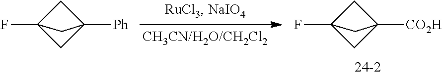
C1C2(F)CC1([Ph])C2.C1C2(F)CC1([CO2H])C2
